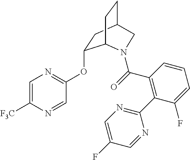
C1=C([F3C])N=CC(OC2CC3CCC2N(C(=O)C2=C(C4=NC=C(F)C=N4)C(F)=CC=C2)C3)=N1
